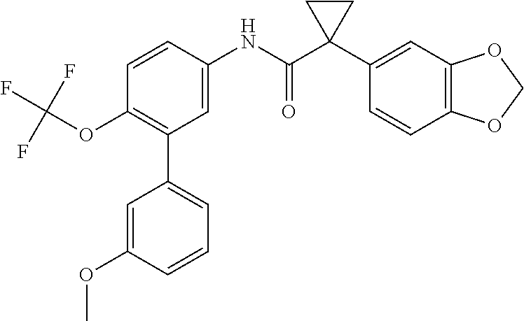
C1=C(NC(C2(C3=CC4=C(C=C3)OCO4)CC2)=O)C=CC(OC(F)(F)F)=C1C1=CC=CC(OC)=C1
